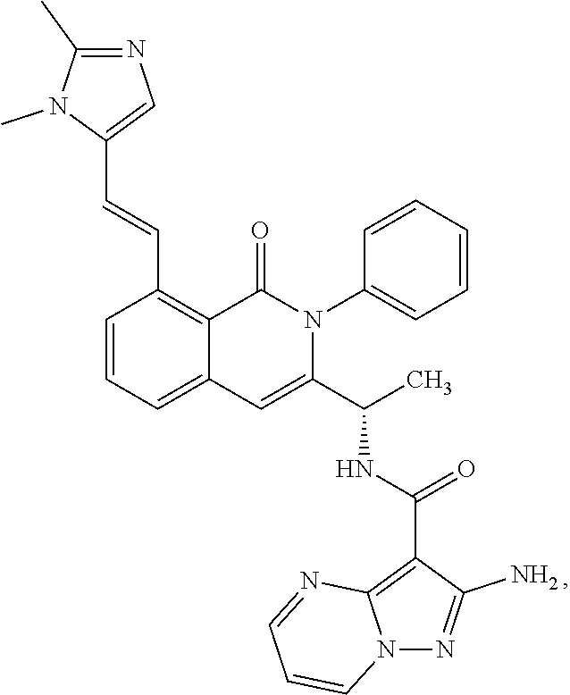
C1=CC=C2C(=C1C=CC1=CN=C(C)N1C)C(=O)N(C1=CC=CC=C1)C(C(C)NC(=O)C1=C3N(N=C1N)C=CC=N3)=C2
